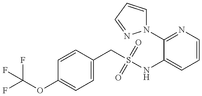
FC(OC1=CC=C(CS(NC2=CC=CN=C2N2C=CC=N2)(=O)=O)C=C1)(F)F
